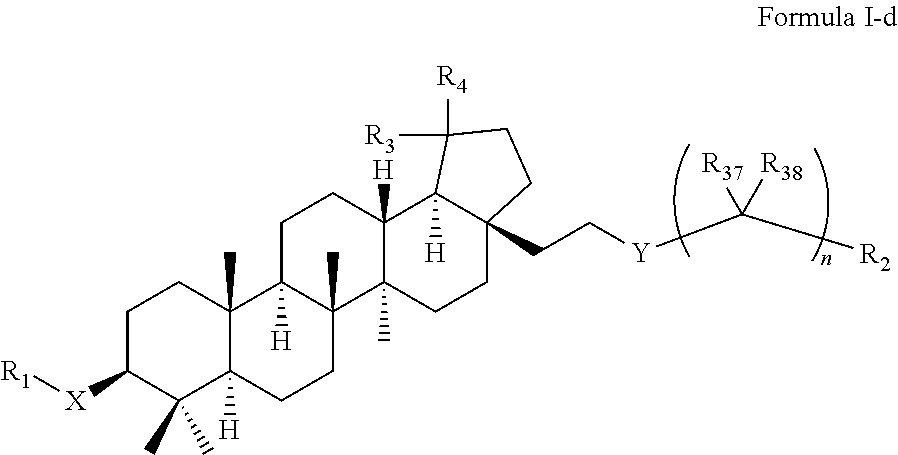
C1C([X][R1])C(C)(C)C2([H])C(C)(C1)C1([H])C(C)(CC2)C2(C)C([H])(CC1)C1([H])C([R3])([R4])CCC1(CC[Y]C([R2])([R37])[R38])CC2
